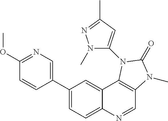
C1(C2=CN=C(OC)C=C2)=CC=C2C(=C1)C1=C(C=N2)N(C)C(=O)N1C1=CC(C)=NN1C
